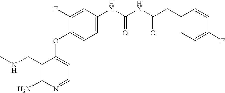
C1(CNC)=C(N)N=CC=C1OC1=CC=C(NC(NC(CC2=CC=C(F)C=C2)=O)=O)C=C1F
